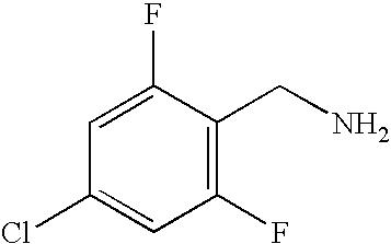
C1(F)=CC(Cl)=CC(F)=C1CN
